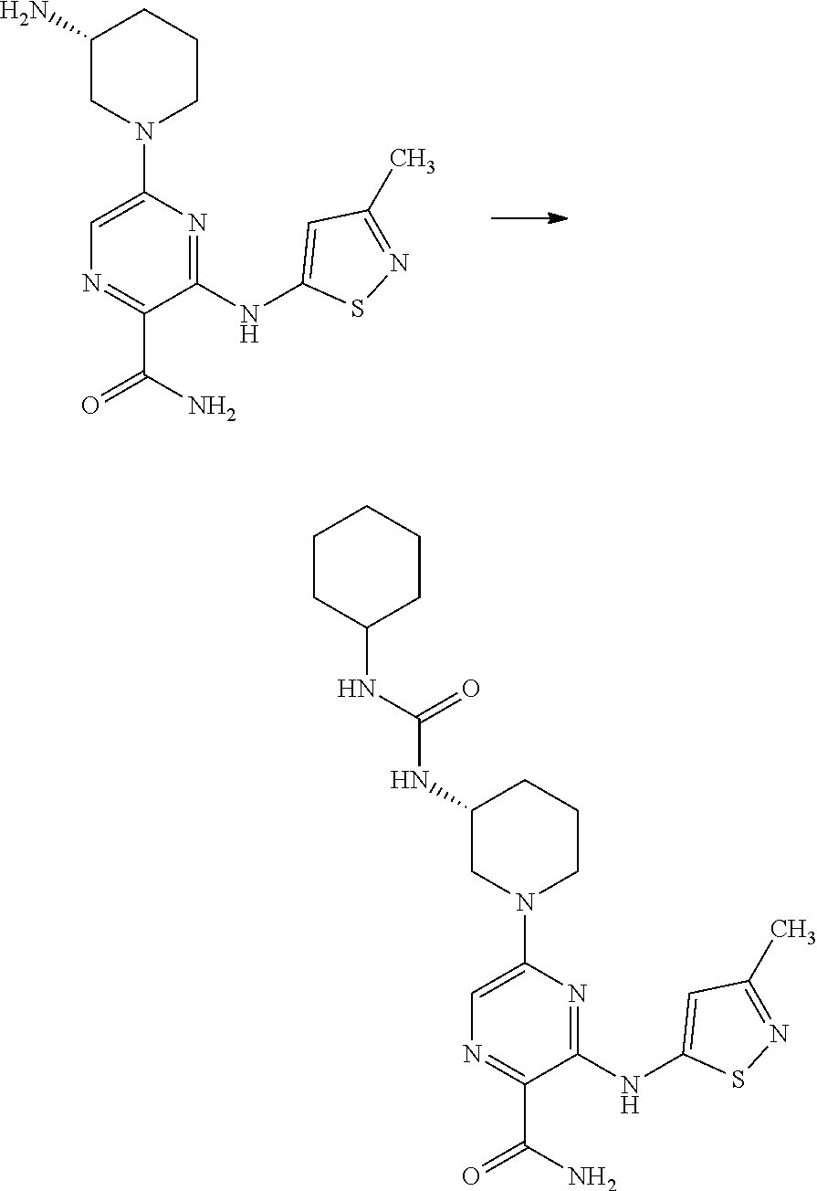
C1(N)CN(C2=CN=C(C(N)=O)C(NC3=CC(C)=NS3)=N2)CCC1.C1(NC(NC2CCCCC2)=O)CN(C2=CN=C(C(N)=O)C(NC3=CC(C)=NS3)=N2)CCC1
